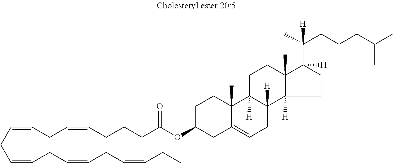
C(=CCC=CCC=CCC)CC=CCC=CCCCC(OC1CCC2(C)C(=CCC3([H])C2([H])CCC2(C)C3([H])CCC2(C(C)(CCCC(C)C)[H])[H])C1)=O
